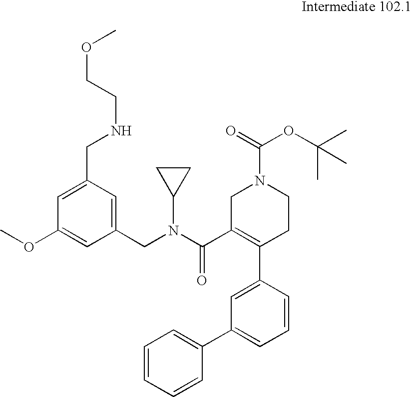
C1=CC=CC(C2=CC=CC(C3=C(C(N(CC4=CC(CNCCOC)=CC(OC)=C4)C4CC4)=O)CN(C(OC(C)(C)C)=O)CC3)=C2)=C1
